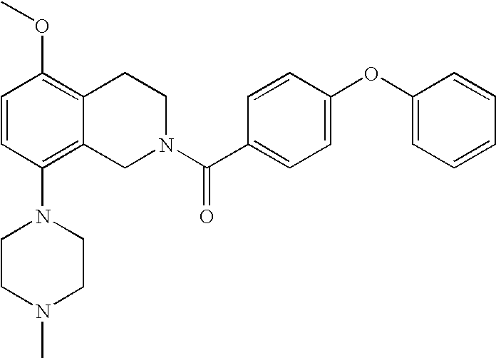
O(C1=C2C(=C(N3CCN(C)CC3)C=C1)CN(C(C1=CC=C(OC3=CC=CC=C3)C=C1)=O)CC2)C
